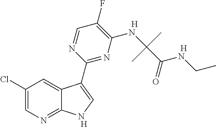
C1(F)=C(NC(C(=O)NCC)(C)C)N=C(C2=CNC3=NC=C(Cl)C=C32)N=C1.[H].[H].[H]
